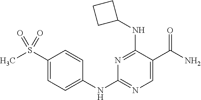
N1=C(NC2CCC2)C(C(N)=O)=CN=C1NC1=CC=C(S(C)(=O)=O)C=C1
